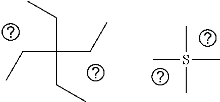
C(C(CC)(CC)CC)C.CS(C)(C)C
